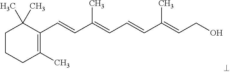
C1C(C)(C)C(C=CC(=CC=CC(=CCO)C)C)=C(C)CC1
